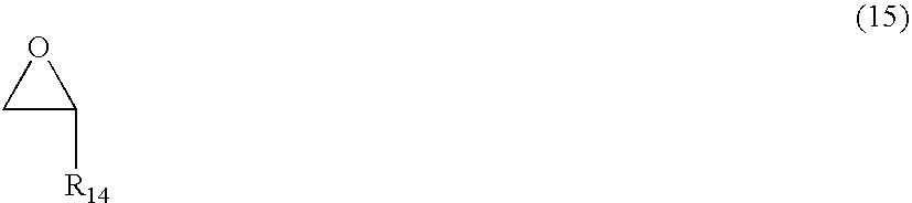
C1C([R14])O1
